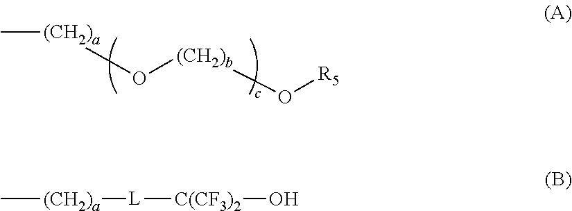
C[(CH2)a]O[(CH2)b]O[R5].C[(CH2)a][L][C(CF3)2]O
